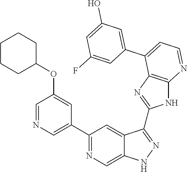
C1(C2=NC=C3C(=C2)C(C2=NC4=C(N2)N=CC=C4C2=CC(O)=CC(F)=C2)=NN3)=CN=CC(OC2CCCCC2)=C1
